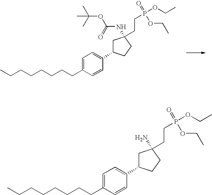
C1=C(CCCCCCCC)C=CC(C2CC(NC(OC(C)(C)C)=O)(CCP(OCC)(=O)OCC)CC2)=C1.C1=C(CCCCCCCC)C=CC(C2CC(N)(CCP(OCC)(=O)OCC)CC2)=C1
